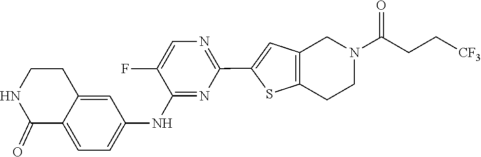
N1=C(NC2=CC=C3C(=O)NCCC3=C2)C(F)=CN=C1C1=CC2=C(S1)CCN(C(CC[CF3])=O)C2
